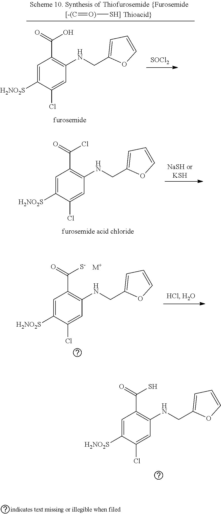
C1=C([H2NO2S])C(Cl)=CC(NCC2=CC=CO2)=C1C(=O)Cl.C1=C([H2NO2S])C(Cl)=CC(NCC2=CC=CO2)=C1C(=O)S.C1=C([H2NO2S])C(Cl)=CC(NCC2=CC=CO2)=C1C(=O)O.[SOCl2].[[-(C]=[O)][SH]].C1=C([H2NO2S])C(Cl)=CC(NCC2=CC=CO2)=C1C(=O)[S-].[M+]
